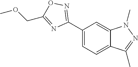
C1(C2=NOC(COC)=N2)=CC=C2C(=C1)N(C)N=C2C
